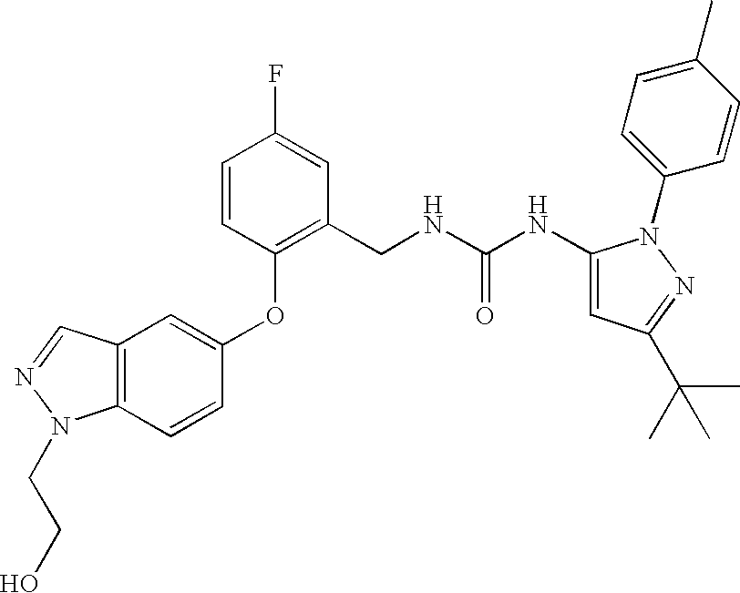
C(NC(NC1=CC(C(C)(C)C)=NN1C1=CC=C(C)C=C1)=O)C1=C(OC2=CC3=C(C=C2)N(CCO)N=C3)C=CC(F)=C1
